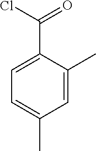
C1=C(C)C(C(Cl)=O)=CC=C1C
